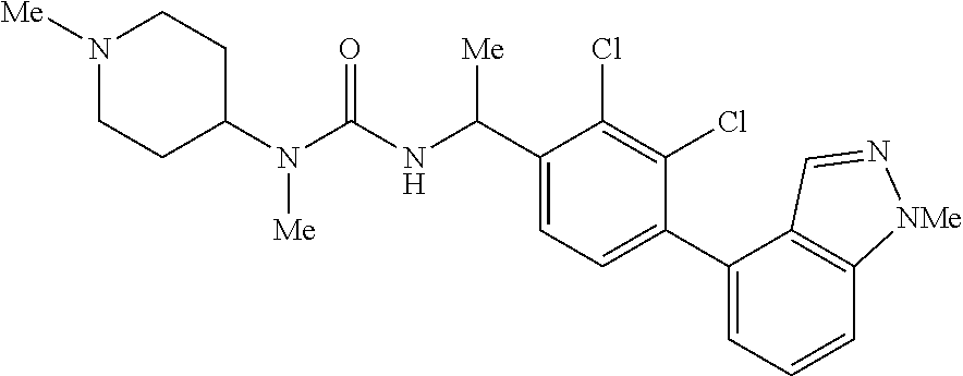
C1(N(C(NC(C2=CC=C(C3=CC=CC4=C3C=N[NMe]4)C(Cl)=C2Cl)[Me])=O)[Me])CCN([Me])CC1
